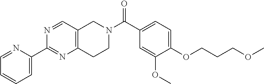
N1=CC2=C(N=C1C1=CC=CC=N1)CCN(C(C1=CC=C(OCCCOC)C(OC)=C1)=O)C2
